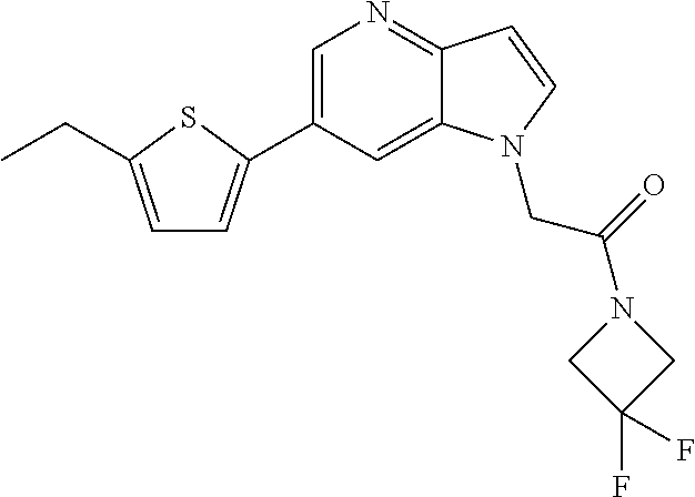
C1=C(CC)SC(C2=CN=C3C(=C2)N(CC(N2CC(F)(F)C2)=O)C=C3)=C1
